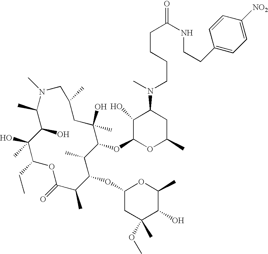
OC1C(C)N(C)CC(C)CC(O)(C)C(OC2OC(C)CC(N(C)CCCCC(=O)NCCC3=CC=C([NO2])C=C3)C2O)C(C)C(OC2CC(C)(OC)C(O)C(C)O2)C(C)C(=O)OC(CC)C1(O)C
